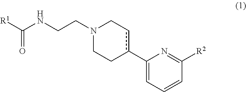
C1(c2cCN(CCNC([R1])=O)CC2)=CC=CC([R2])=N1
